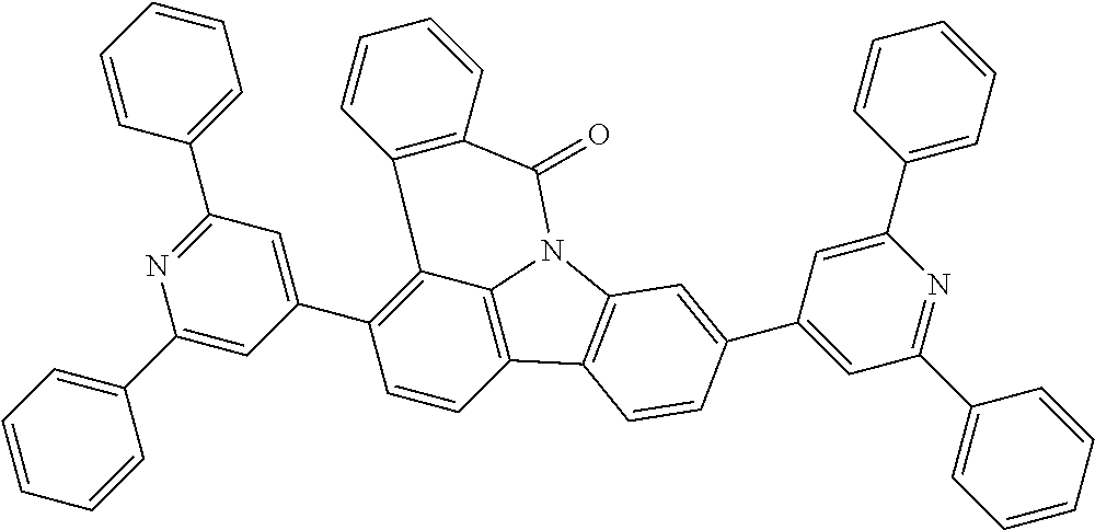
C1=CC2=C3C(=C1C1=CC(C4=CC=CC=C4)=NC(C4=CC=CC=C4)=C1)C1=C(C(=O)N3C3=C2C=CC(C2=CC(C4=CC=CC=C4)=NC(C4=CC=CC=C4)=C2)=C3)C=CC=C1
